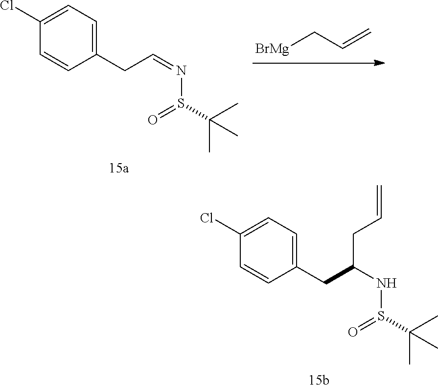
C1(CC=NS(C(C)(C)C)=O)=CC=C(Cl)C=C1.[BrMg]CC=C.C1(CC(CC=C)NS(C(C)(C)C)=O)=CC=C(Cl)C=C1
